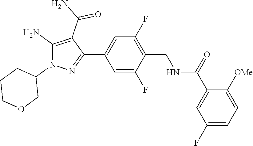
C1(C(=O)NCC2=C(F)C=C(C3=NN(C4CCCOC4)C(N)=C3C(N)=O)C=C2F)=CC(F)=CC=C1[OMe]
